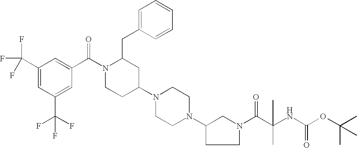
C1(C(F)(F)F)=CC(C(F)(F)F)=CC(C(N2CCC(N3CCN(C4CCN(C(C(NC(=O)OC(C)(C)C)(C)C)=O)C4)CC3)CC2CC2=CC=CC=C2)=O)=C1
